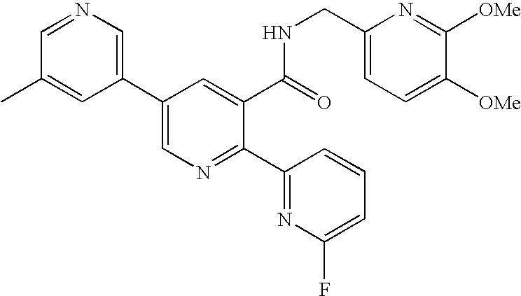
C1=NC=C(C2=CN=C(C3=NC(F)=CC=C3)C(C(=O)NCC3=CC=C([OMe])C([OMe])=N3)=C2)C=C1C
